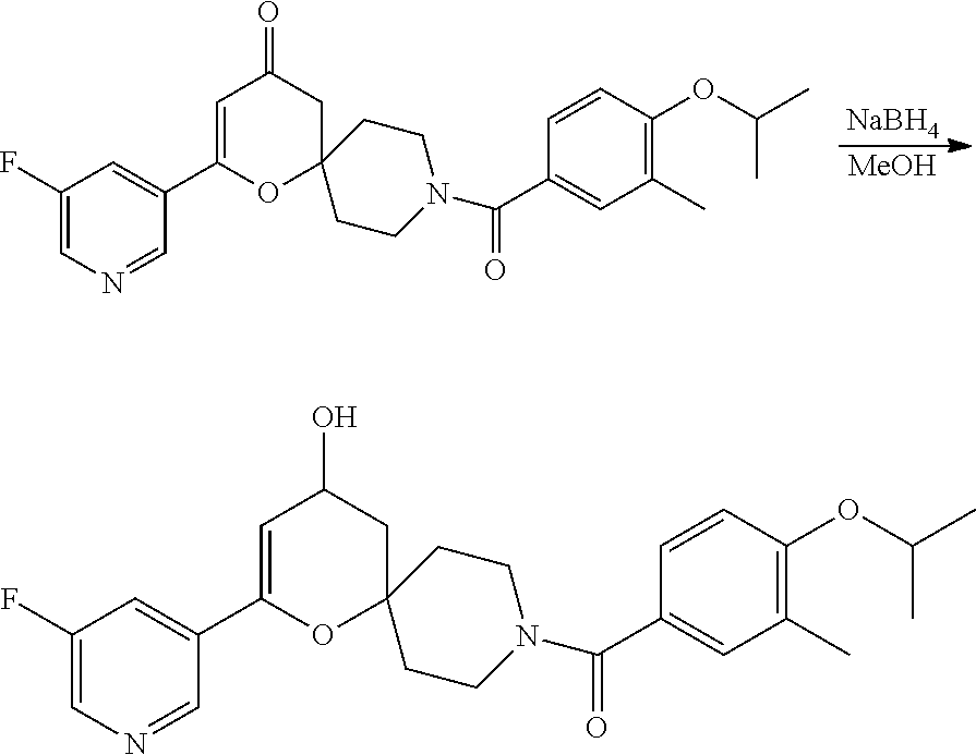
[NaBH4].[MeOH].N1(C(=O)C2=CC(C)=C(OC(C)C)C=C2)CCC2(CC1)CC(=O)C=C(C1=CC(F)=CN=C1)O2.N1(C(=O)C2=CC(C)=C(OC(C)C)C=C2)CCC2(CC1)CC(O)C=C(C1=CC(F)=CN=C1)O2
